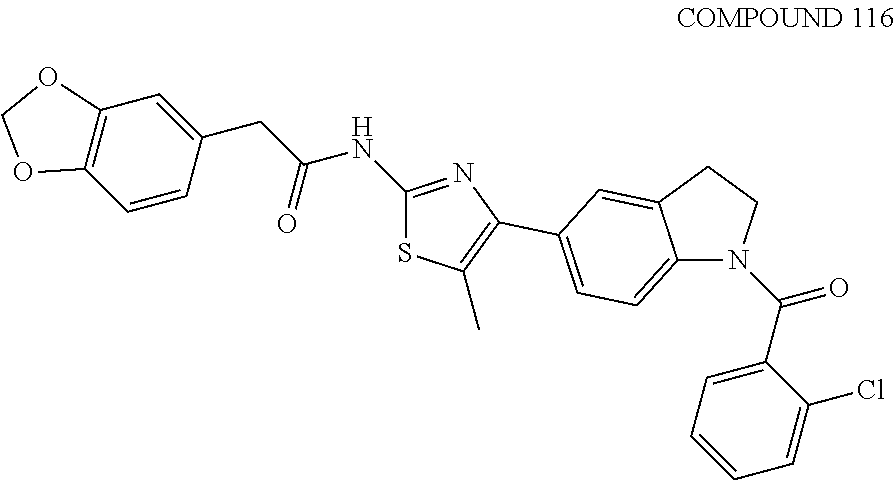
C1(C(=O)N2C3=CC=C(C4=C(C)SC(NC(CC5=CC6=C(C=C5)OCO6)=O)=N4)C=C3CC2)=CC=CC=C1Cl
